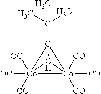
[Co]12([CO])([CO])([CO])C3(C(C)(C)C)C1[Co]23([OC])([OC])[CO]
